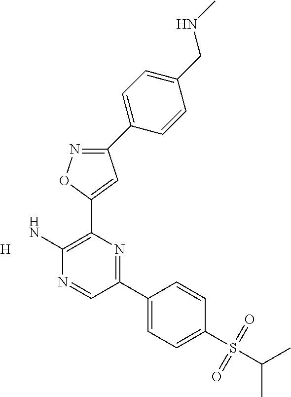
C1(C2=CC=C(CNC)C=C2)=NOC(C2=C(N)N=CC(C3=CC=C(S(C(C)C)(=O)=O)C=C3)=N2)=C1.[H]
